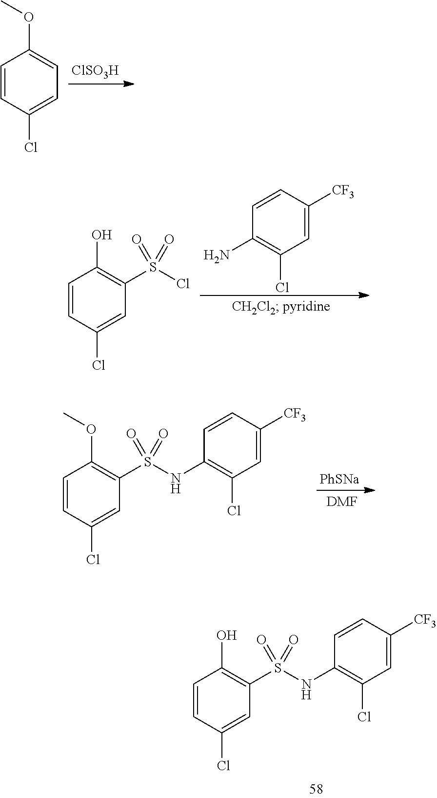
[ClSO3H].C1=CC(Cl)=CC=C1OC.C1=CC(N)=C(Cl)C=C1[CF3].C1=CC(Cl)=CC(S(Cl)(=O)=O)=C1O.C1=CC(Cl)=CC(S(=O)(=O)NC2=C(Cl)C=C([CF3])C=C2)=C1OC.[PhSNa].[DMF].C1=CC(Cl)=CC(S(=O)(=O)NC2=C(Cl)C=C([CF3])C=C2)=C1O
